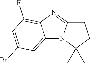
C12=CC(Br)=CC(F)=C1N=C1N2C(C)(C)CC1
